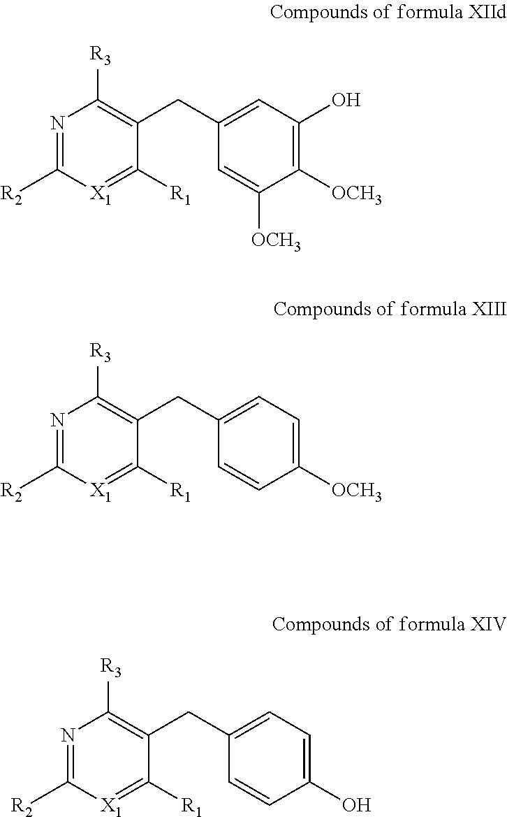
N1=C([R2])[X1]=C([R1])C(CC2=CC(O)=C([OCH3])C([OCH3])=C2)=C1[R3].N1=C([R2])[X1]=C([R1])C(CC2=CC=C([OCH3])C=C2)=C1[R3].N1=C([R2])[X1]=C([R1])C(CC2=CC=C(O)C=C2)=C1[R3]
